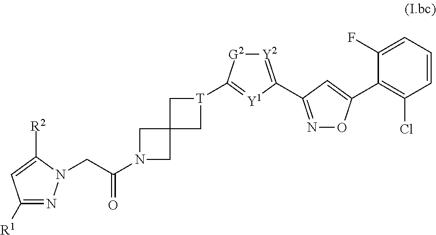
C1([R1])=NN(CC(=O)N2CC3(C2)C[T](C2=[Y1]C(C4=NOC(C5=C(Cl)C=CC=C5F)=C4)=[Y2][G2]2)C3)C([R2])=C1
